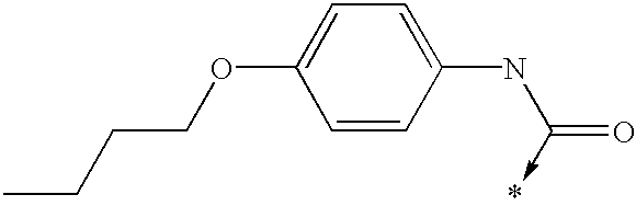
C1=CC(NC(=O)->*)=CC=C1OCCCC
